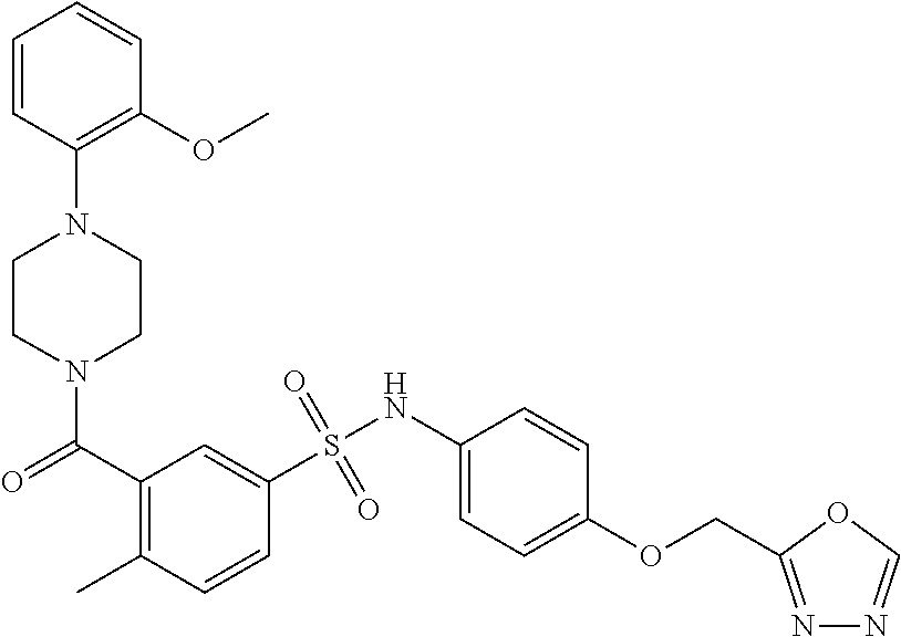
N1(C(C2=C(C)C=CC(S(NC3=CC=C(OCC4=NN=CO4)C=C3)(=O)=O)=C2)=O)CCN(C2=C(OC)C=CC=C2)CC1
